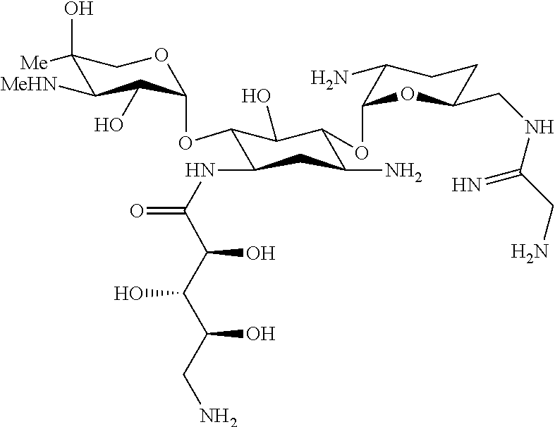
C1(O)([Me])C([MeHN])C(O)C(OC2C(NC(=O)C(C(C(CN)O)O)O)CC(N)C(OC3OC(CNC(CN)=N)CCC3N)C2O)OC1
